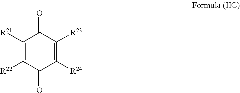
C1([R21])=C([R22])C(=O)C([R24])=C([R23])C1=O
